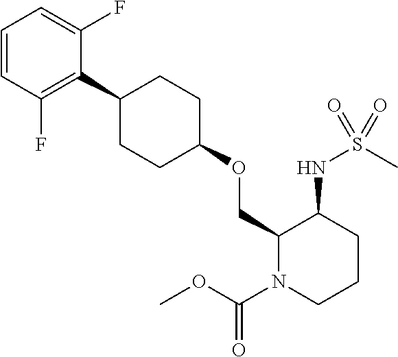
C1=CC(F)=C(C2CCC(OCC3N(C(OC)=O)CCCC3NS(=O)(C)=O)CC2)C(F)=C1
